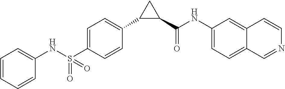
C1=CC=CC(NS(C2=CC=C(C3C(C(NC4=CC=C5C(=C4)C=CN=C5)=O)C3)C=C2)(=O)=O)=C1
